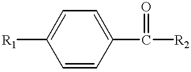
C1=CC(C([R2])=O)=CC=C1[R1]
